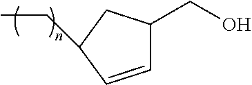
C(C)C1CC(CO)C=C1
